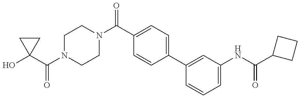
OC1(C(N2CCN(C(C3=CC=C(C4=CC(NC(C5CCC5)=O)=CC=C4)C=C3)=O)CC2)=O)CC1
